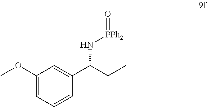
C1(OC)=CC=CC(C(CC)N[PPh2]=O)=C1
